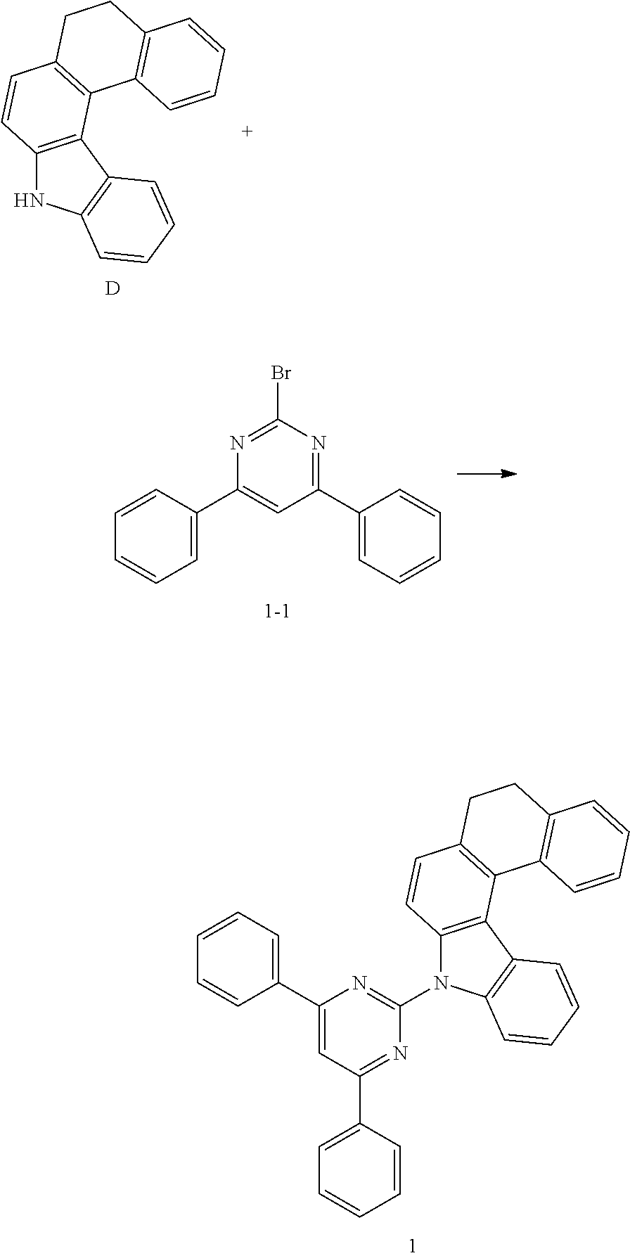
C12=C(C3=C(N1)C=CC=C3)C1=C(C=C2)CCC2=C1C=CC=C2.[D].C1=C(C2=CC(C3=CC=CC=C3)=NC(Br)=N2)C=CC=C1.C12=C(C3=C(N1C1=NC(C4=CC=CC=C4)=CC(C4=CC=CC=C4)=N1)C=CC=C3)C1=C(C=C2)CCC2=C1C=CC=C2
